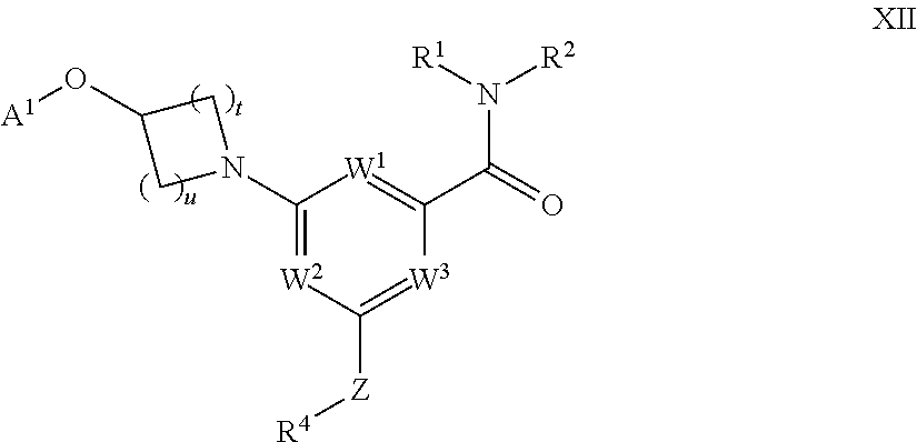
C1(N2CC(O[A1])C2)=[W2]C([Z][R4])=[W3]C(C(=O)N([R2])[R1])=[W1]1
